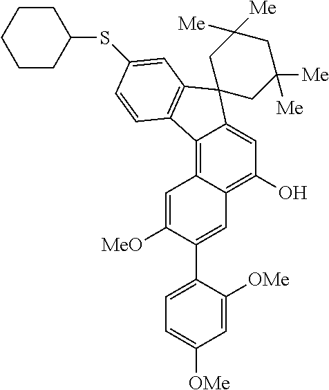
C12=C3C(=C(O)C=C1C1(C4=C2C=CC(SC2CCCCC2)=C4)CC([Me])([Me])CC([Me])([Me])C1)C=C(C1=CC=C([OMe])C=C1[OMe])C([MeO])=C3
